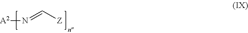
[A2]N=C[Z]
